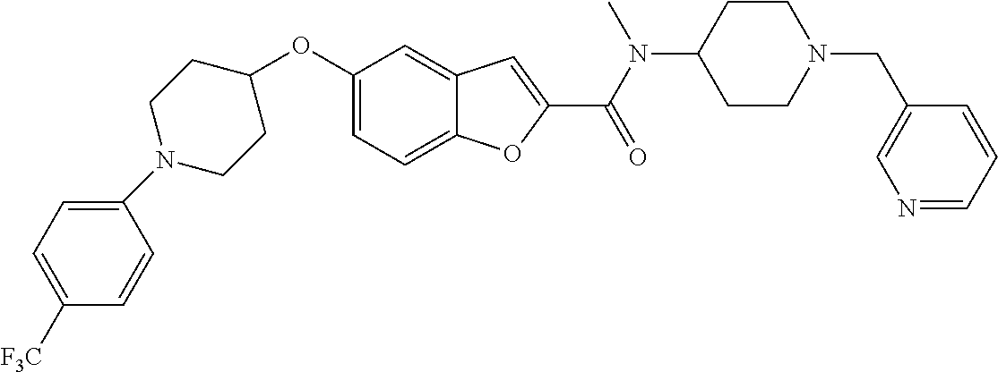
C1=C2C(=CC(OC3CCN(C4=CC=C([F3C])C=C4)CC3)=C1)C=C(C(=O)N(C1CCN(CC3=CN=CC=C3)CC1)C)O2
